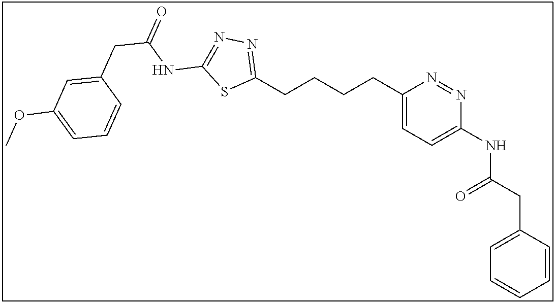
C1(CCCCC2=NN=C(NC(CC3=CC(OC)=CC=C3)=O)S2)=CC=C(NC(CC2=CC=CC=C2)=O)N=N1
